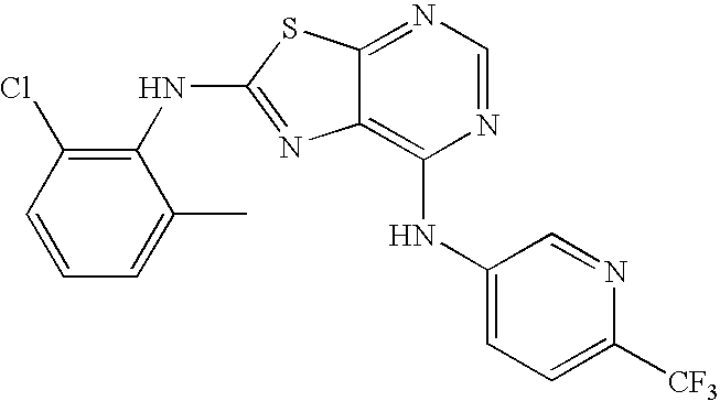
N1=CN=C2C(=C1NC1=CC=C([CF3])N=C1)N=C(NC1=C(Cl)C=CC=C1C)S2
